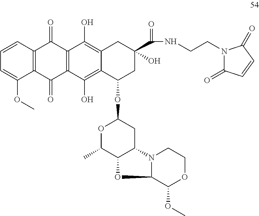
C1=CC2=C(C(OC)=C1)C(=O)C1=C(C2=O)C(O)=C2C(=C1O)C(OC1OC(C)C3C(C1)N1C(O3)C(OC)OCC1)CC(C(=O)NCCN1C(=O)C=CC1=O)(O)C2
